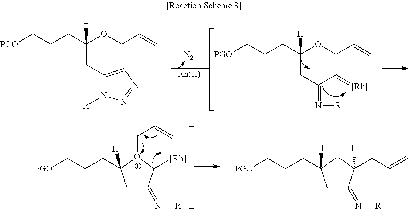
[Rh].[N2].[PGO]CCCC(OCC=C)(CC(=N[R])C=[Rh])[H].[PGO]CCCC(OCC=C)(CC1=CN=NN1[R])[H].[PGO]CCCC1([H])CC(=N[R])C([Rh])[O+]1CC=C.[PGO]CCCC1([H])CC(=N[R])C(CC=C)([H])O1
